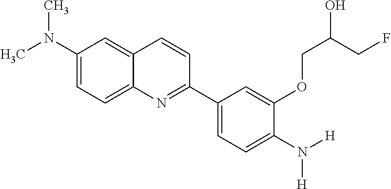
C1(N(C)C)=CC=C2C(=C1)C=CC(C1=CC=C(N([H])[H])C(OCC(CF)O)=C1)=N2
